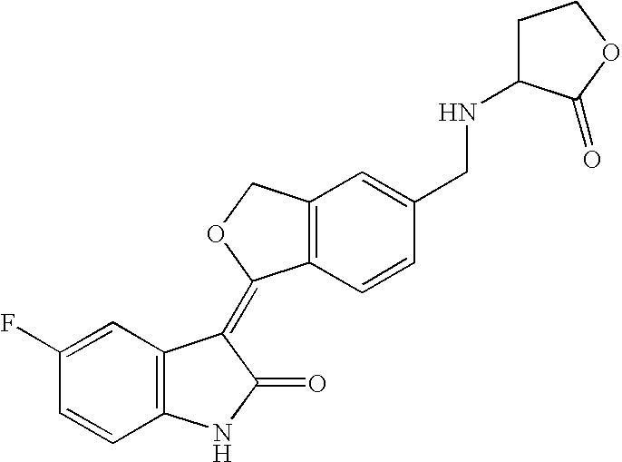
C1=C(F)C=CC2=C1C(=C1C3=C(C=C(CNC4CCOC4=O)C=C3)CO1)C(=O)N2
